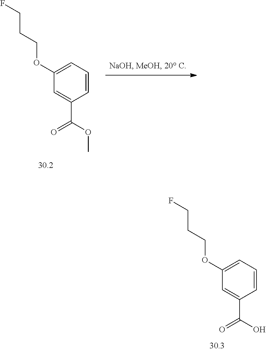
C1=C(C(=O)O)C=CC=C1OCCCF.C1=C(C(=O)OC)C=CC=C1OCCCF
